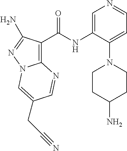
C12=C(C(NC3=CN=CC=C3N3CCC(N)CC3)=O)C(N)=NN1C=C(CC#N)C=N2
